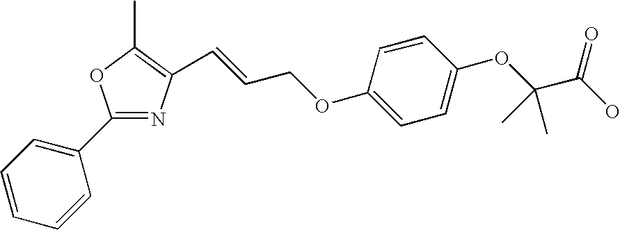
C1(C2=CC=CC=C2)=NC(C=CCOC2=CC=C(OC(C(O)=O)(C)C)C=C2)=C(C)O1
